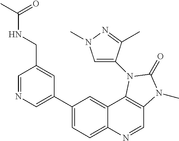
C1=NC=C(C2=CC=C3C(=C2)C2=C(C=N3)N(C)C(=O)N2C2=CN(C)N=C2C)C=C1CNC(C)=O
